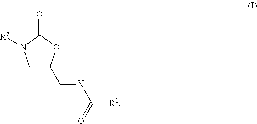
C1C(CNC([R1])=O)OC(=O)N1[R2]
